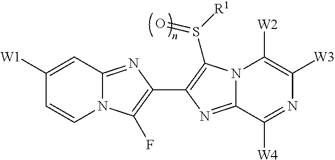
N12C(=NC(C3=C(S([R1])=O)N4C(=N3)C([W4])=NC([W3])=C4[W2])=C1F)C=C([W1])C=C2
